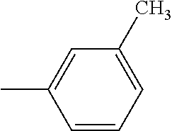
C1=CC=C(C)C=C1C
